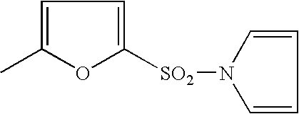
C1=C(C)OC([SO2]N2C=CC=C2)=C1
